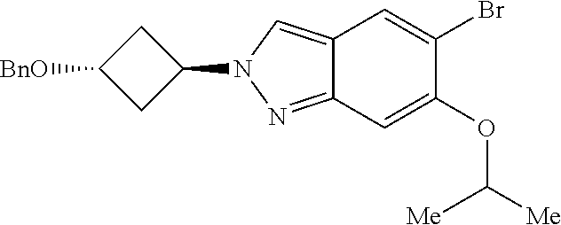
C12=CN(C3CC([BnO])C3)N=C1C=C(OC([Me])[Me])C(Br)=C2
